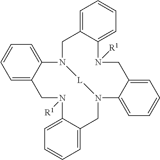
C1=C2C(=CC=C1)N([R1])CC1=CC=CC=C1N1CC3=CC=CC=C3N([R1])CC3=CC=CC=C3N(C2)[L]1
